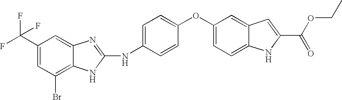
C1=C(C(F)(F)F)C=C2C(=C1Br)NC(NC1=CC=C(OC3=CC=C4C(=C3)C=C(C(OCC)=O)N4)C=C1)=N2
